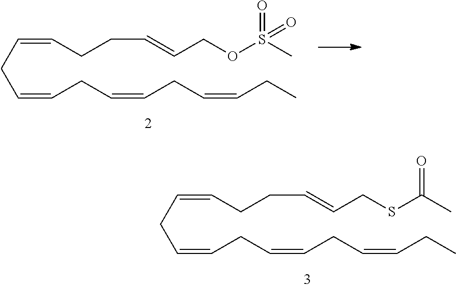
C(CC=CCC=CCC=CCC)=CCCC=CCOS(C)(=O)=O.C(CC=CCC=CCC=CCC)=CCCC=CCSC(C)=O
